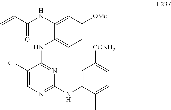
C1(Cl)=CN=C(NC2=CC([CONH2])=CC=C2C)N=C1NC1=CC=C([OMe])C=C1NC(C=C)=O
